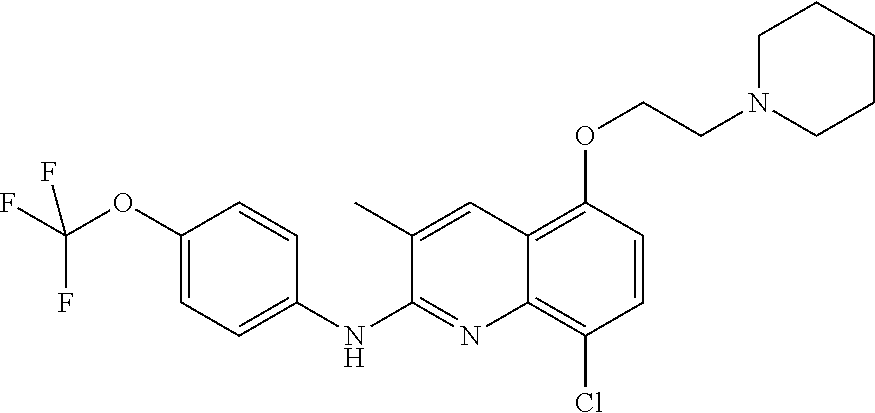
C1(OC(F)(F)F)=CC=C(NC2=NC3=C(Cl)C=CC(OCCN4CCCCC4)=C3C=C2C)C=C1
